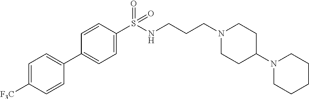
C1=C([F3C])C=CC(C2=CC=C(S(NCCCN3CCC(N4CCCCC4)CC3)(=O)=O)C=C2)=C1
